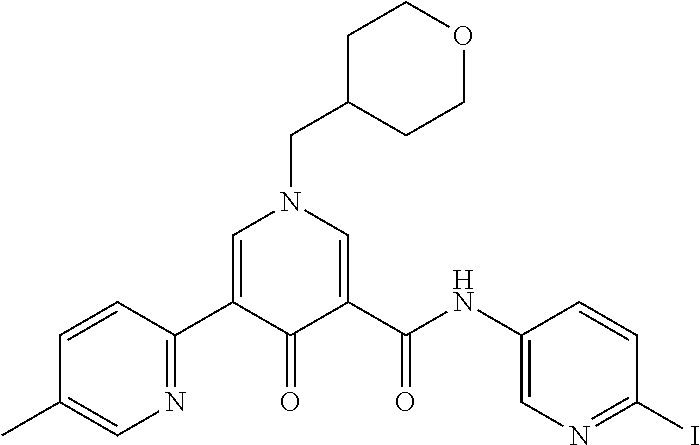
C1=CC(C2=CN(CC3CCOCC3)C=C(C(NC3=CN=C(I)C=C3)=O)C2=O)=NC=C1C
